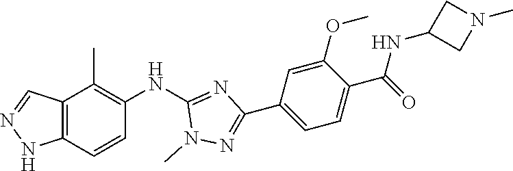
C12=C(C=CC(NC3=NC(C4=CC=C(C(NC5CN(C)C5)=O)C(OC)=C4)=NN3C)=C1C)NN=C2
